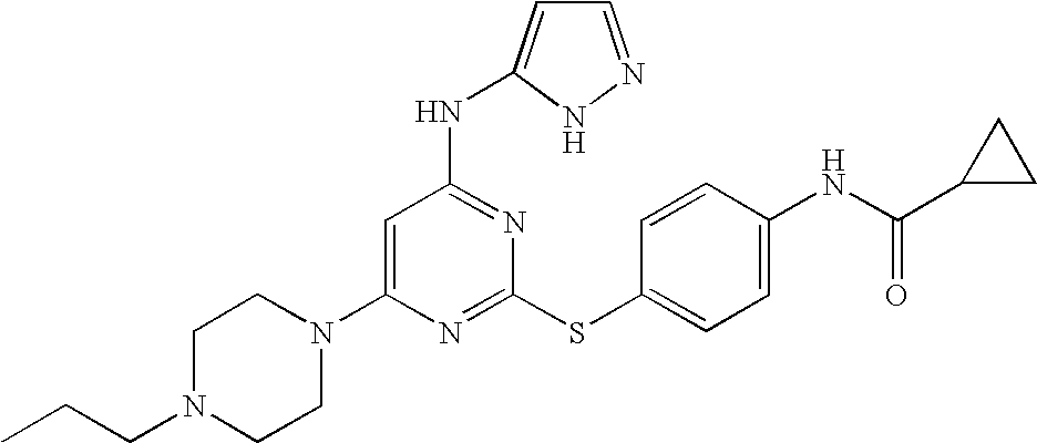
N1(C2=CC(NC3=CC=NN3)=NC(SC3=CC=C(NC(=O)C4CC4)C=C3)=N2)CCN(CCC)CC1
